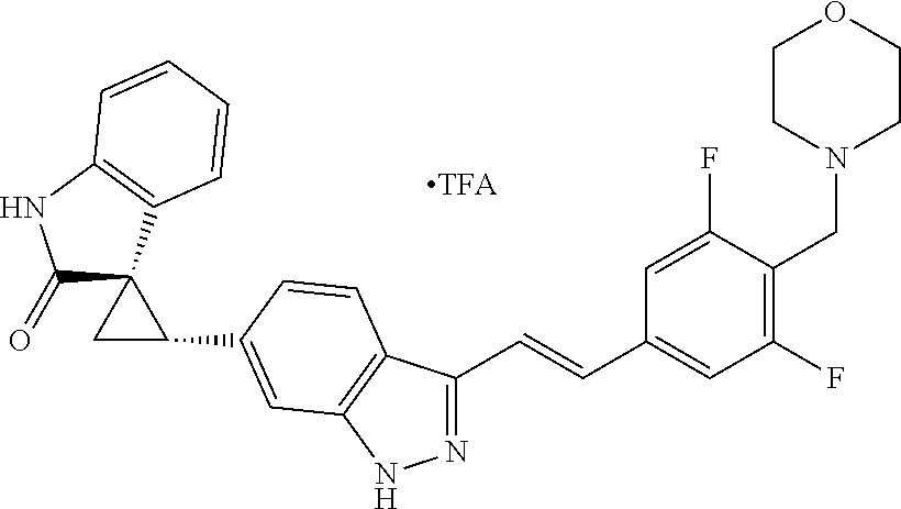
N1=C(C=CC2=CC(F)=C(CN3CCOCC3)C(F)=C2)C2=C(N1)C=C(C1C3(C1)C(=O)NC1=C3C=CC=C1)C=C2
